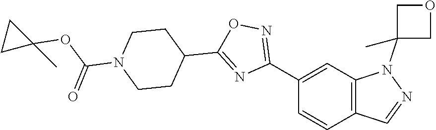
C1(C2=NOC(C3CCN(C(=O)OC4(C)CC4)CC3)=N2)=CC2=C(C=C1)C=NN2C1(C)COC1
